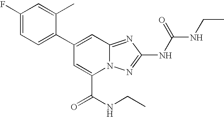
C1(C2=CC3=NC(NC(=O)NCC)=NN3C(C(NCC)=O)=C2)=CC=C(F)C=C1C
